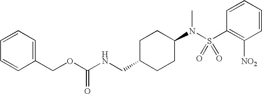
C1(COC(NCC2CCC(N(S(C3=C([NO2])C=CC=C3)(=O)=O)C)CC2)=O)=CC=CC=C1
